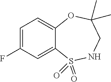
C1=C(F)C=C2C(=C1)OC(C)(C)CNS2(=O)=O
